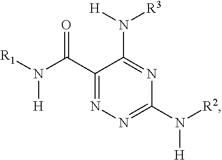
O=C(C1=NN=C(N([R2])[H])N=C1N([H])[R3])N([R1])[H]
